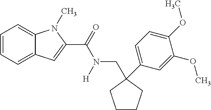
C1=CC=C2C(=C1)N(C)C(C(N(CC1(C3=CC=C(OC)C(OC)=C3)CCCC1)[H])=O)=C2
